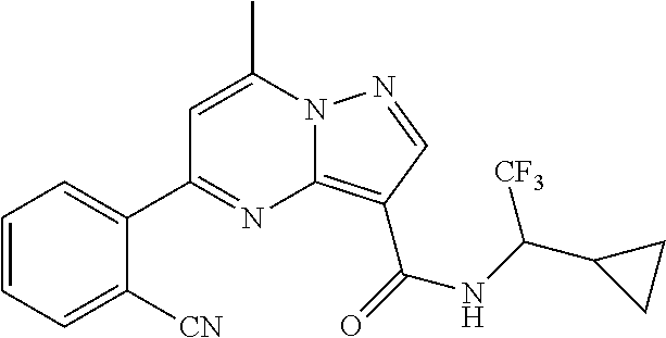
C1=C(C)N2C(=C(C(=O)NC(C3CC3)[CF3])C=N2)N=C1C1=CC=CC=C1[CN]
